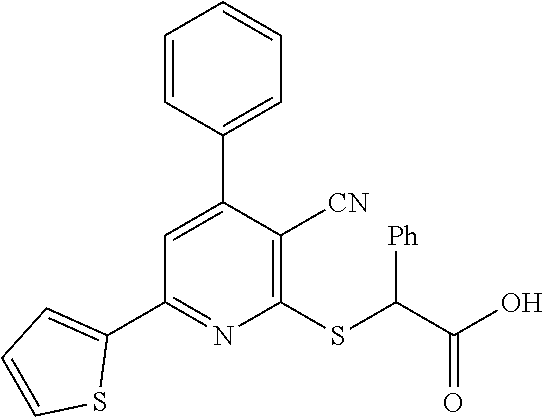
C1(C2=CC(C3=CC=CS3)=NC(SC(C(O)=O)[Ph])=C2[CN])=CC=CC=C1
